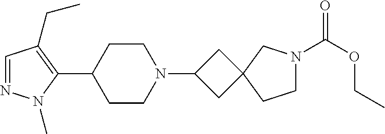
C1=NN(C)C(C2CCN(C3CC4(C3)CCN(C(OCC)=O)C4)CC2)=C1CC
